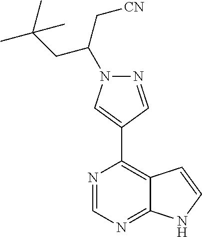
N1=CC(C2=C3C(=NC=N2)NC=C3)=CN1C(C[CN])CC(C)(C)C
